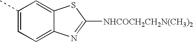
C1(C)=CC=C2C(=C1)SC([NHCOCH2CH2N(CH3)2])=N2
